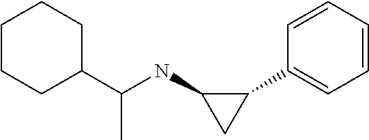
C1=CC=CC(C2C(NC(C3CCCCC3)C)C2)=C1
